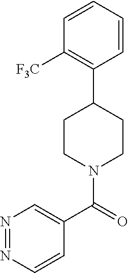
C1(C(=O)N2CCC(C3=C([F3C])C=CC=C3)CC2)=CN=NC=C1
